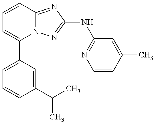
C1=C(C2=CC=CC3=NC(NC4=NC=CC(C)=C4)=NN23)C=C(C(C)C)C=C1
